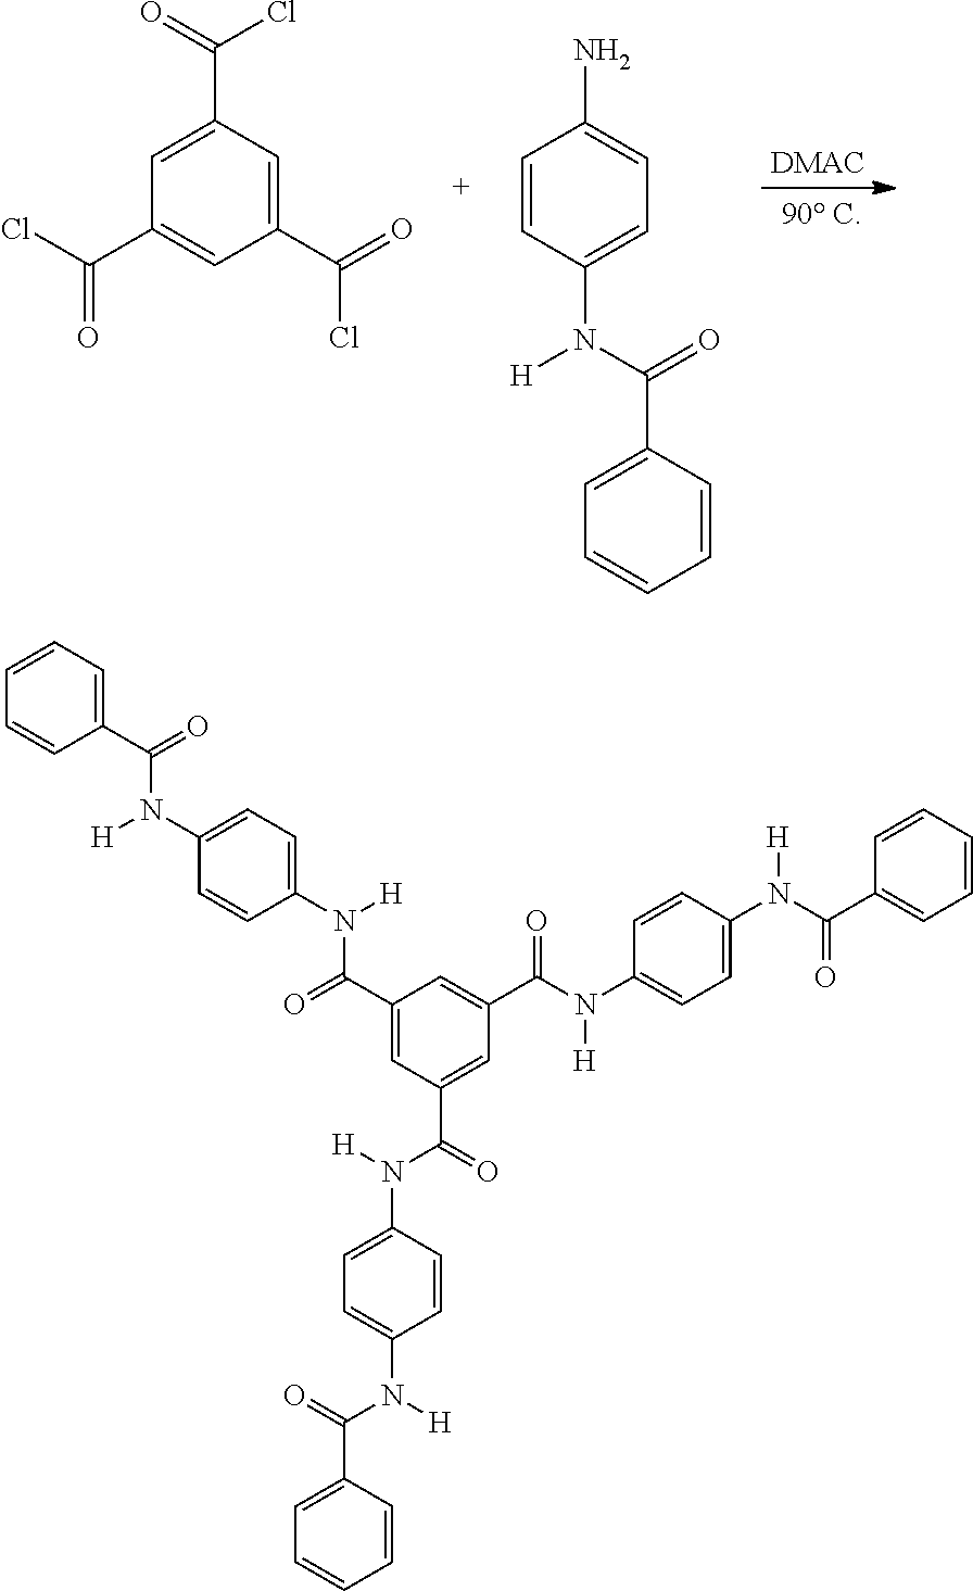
C1(C(=O)Cl)=CC(C(Cl)=O)=CC(C(Cl)=O)=C1.C1=CC(N(C(=O)C2=CC=CC=C2)[H])=CC=C1N.C1(C(N([H])C2=CC=C(N(C(=O)C3=CC(C(N(C4=CC=C(N(C(C5=CC=CC=C5)=O)[H])C=C4)[H])=O)=CC(C(=O)N(C4=CC=C(N([H])C(=O)C5=CC=CC=C5)C=C4)[H])=C3)[H])C=C2)=O)=CC=CC=C1
